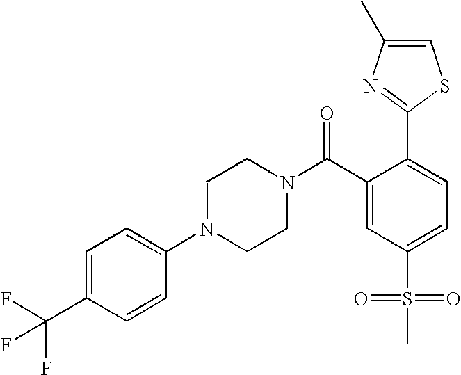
C1(C(F)(F)F)=CC=C(N2CCN(C(C3=CC(S(=O)(=O)C)=CC=C3C3=NC(C)=CS3)=O)CC2)C=C1
